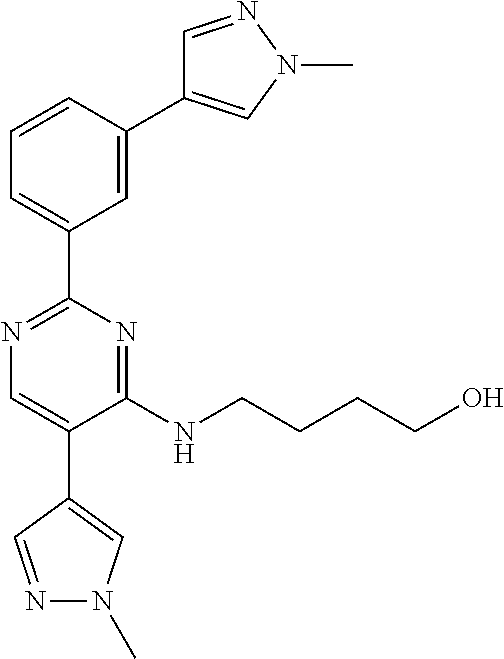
C1=C(C2=CN(C)N=C2)C=CC=C1C1=NC=C(C2=CN(C)N=C2)C(NCCCCO)=N1
